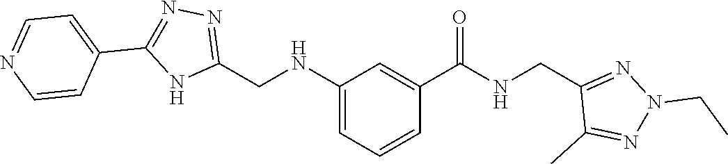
C1(CNC2=CC=CC(C(=O)NCC3=NN(CC)N=C3C)=C2)=NN=C(C2=CC=NC=C2)N1
